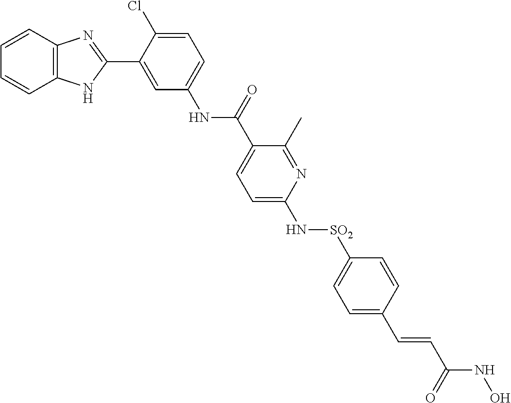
N(C1=CC=C(Cl)C(C2=NC3=C(N2)C=CC=C3)=C1)C(=O)C1=CC=C(N[SO2]C2=CC=C(C=CC(NO)=O)C=C2)N=C1C
